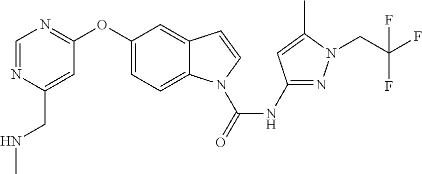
C1(OC2=NC=NC(CNC)=C2)=CC=C2C(=C1)C=CN2C(NC1=NN(CC(F)(F)F)C(C)=C1)=O
